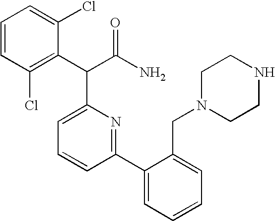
C1=CC=C(Cl)C(C(C(N)=O)C2=CC=CC(C3=CC=CC=C3CN3CCNCC3)=N2)=C1Cl
